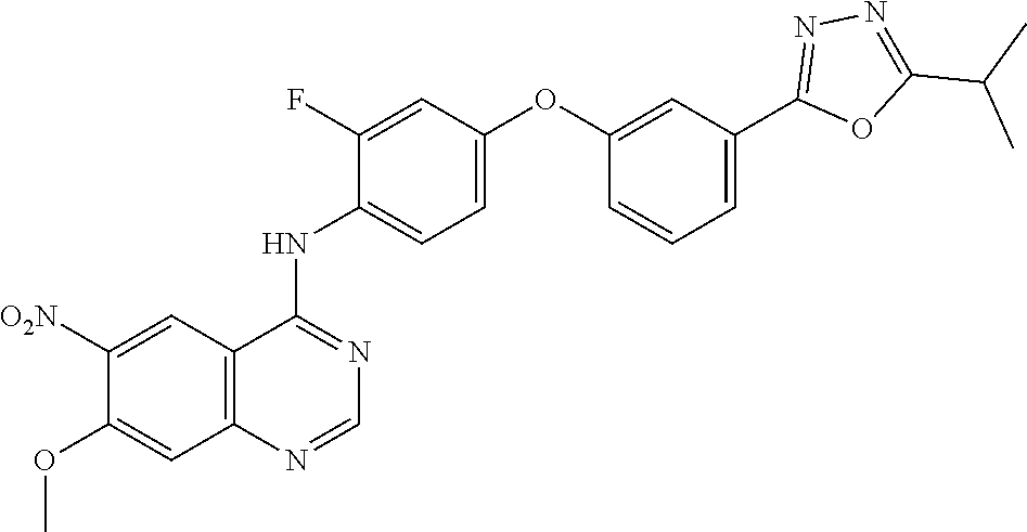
C1=C(OC2=CC(C3=NN=C(C(C)C)O3)=CC=C2)C=C(F)C(NC2=NC=NC3=C2C=C([O2N])C(OC)=C3)=C1
